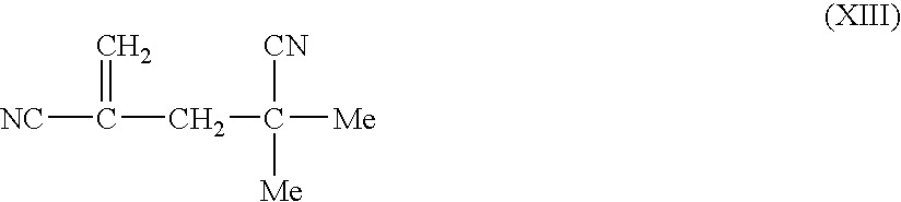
[NC]C(CC([Me])([CN])[Me])=C
